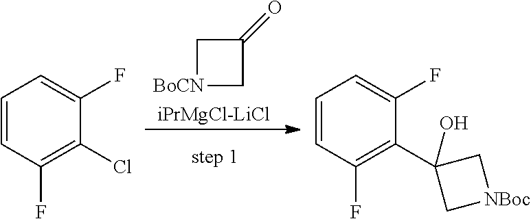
[BoCN]1CC(=O)C1.[iPrMgCl-LiCl].C1=CC(F)=C(Cl)C(F)=C1.C1=CC(F)=C(C2(O)C[NBoc]C2)C(F)=C1
